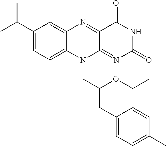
C1(C(C)C)=CC=C2C(=C1)N=C1C(=NC(=O)NC1=O)N2CC(CC1=CC=C(C)C=C1)OCC
